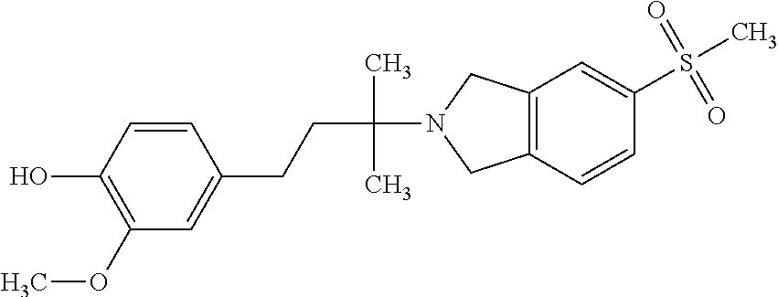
C1=CC(O)=C(OC)C=C1CCC(N1CC2=C(C1)C=C(S(C)(=O)=O)C=C2)(C)C
